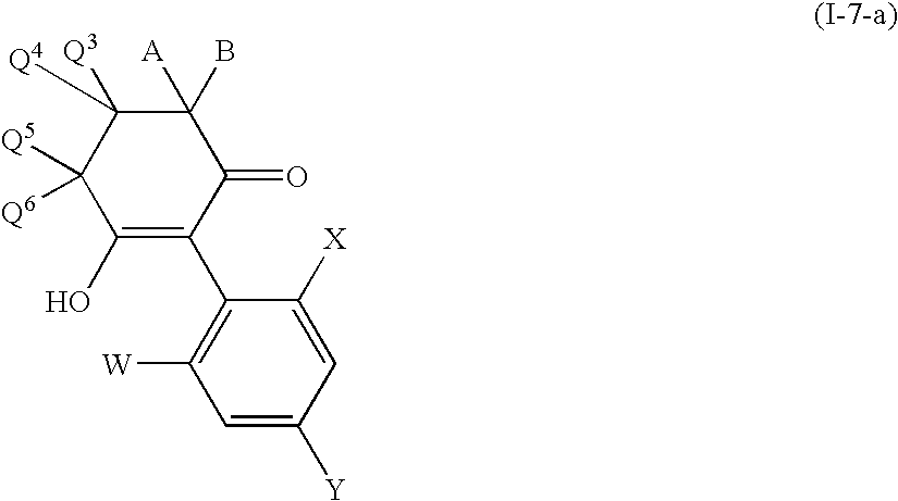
C1(O)=C(C2=C([W])C=C([Y])C=C2[X])C(=O)C([A])(B)C([Q3])([Q4])C1([Q5])[Q6]
